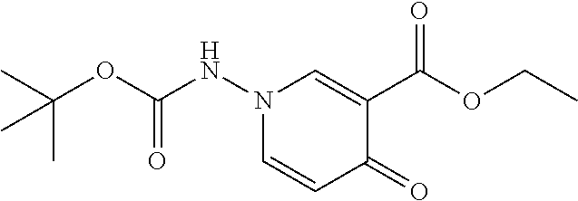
N1(NC(OC(C)(C)C)=O)C=CC(=O)C(C(OCC)=O)=C1
